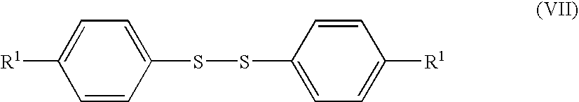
C1=CC(SSC2=CC=C([R1])C=C2)=CC=C1[R1]
